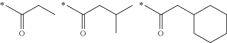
CC(CC)=O.CC(CC(C)C)=O.CC(CC1CCCCC1)=O
